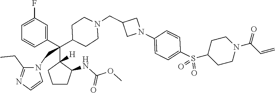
C1=C(F)C=C(C(C2([H])CCCC2NC(OC)=O)(C2CCN(CC3CN(C4=CC=C(S(=O)(=O)C5CCN(C(C=C)=O)CC5)C=C4)C3)CC2)CN2C(CC)=NC=C2)C=C1
